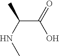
C(C(NC)C)(O)=O
